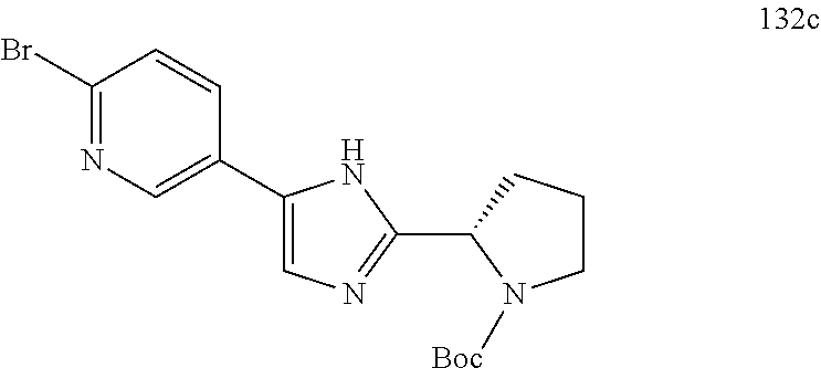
N1=C(Br)C=CC(C2=CN=C(C3N([Boc])CCC3)N2)=C1
